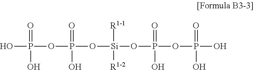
[R1-1][Si]([R1-2])(OP(=O)(O)OP(O)(=O)O)OP(OP(O)(=O)O)(=O)O
